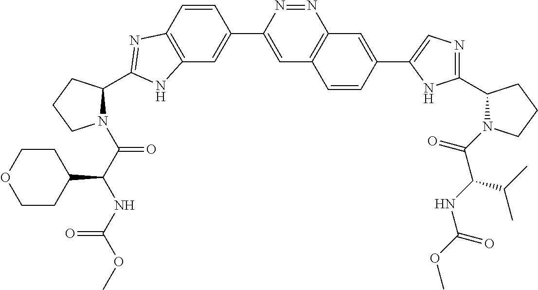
C12=C(C=CC(C3=CC4=C(N=N3)C=C(C3=CN=C(C5N(C(C(NC(=O)OC)C(C)C)=O)CCC5)N3)C=C4)=C1)N=C(C1N(C(C(NC(OC)=O)C3CCOCC3)=O)CCC1)N2
